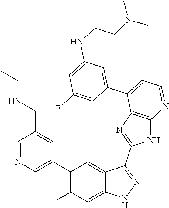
C1=NC=C(C2=C(F)C=C3C(=C2)C(C2=NC4=C(N2)N=CC=C4C2=CC(NCCN(C)C)=CC(F)=C2)=NN3)C=C1CNCC
